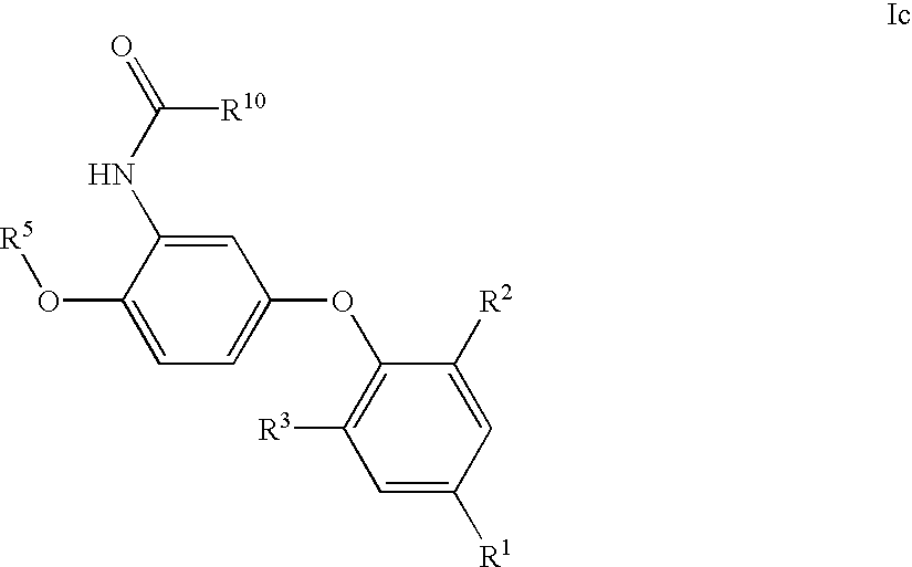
C1=C(NC(=O)[R10])C(O[R5])=CC=C1OC1=C([R3])C=C([R1])C=C1[R2]
